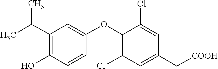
C1=C(OC2=C(Cl)C=C(C[COOH])C=C2Cl)C=CC(O)=C1C(C)C
